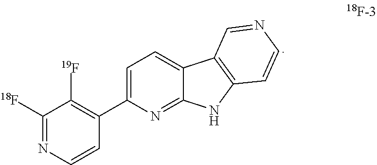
C12=NC(C3=C([19F])C([18F])=NC=C3)=CC=C1C1=C(N2)C=CN=C1
